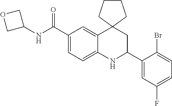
C1(C(NC2COC2)=O)=CC=C2C(=C1)C1(CC(C3=CC(F)=CC=C3Br)N2)CCCC1
